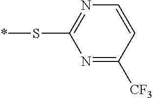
N1=C([CF3])C=CN=C1S*
